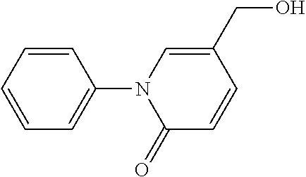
C1=CC=CC=C1N1C(=O)C=CC(CO)=C1
